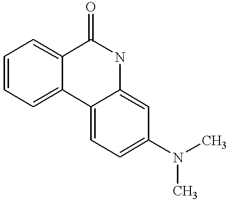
C1=CC=C2C(=C1)C(=O)NC1=CC(N(C)C)=CC=C21
